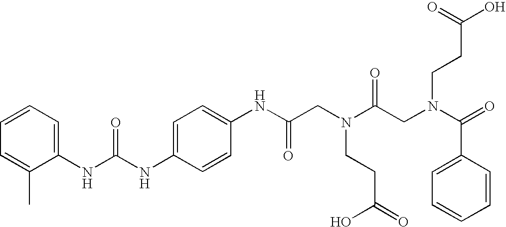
C1=C(NC(NC2=CC=CC=C2C)=O)C=CC(NC(CN(C(CN(C(=O)C2=CC=CC=C2)CCC(O)=O)=O)CCC(=O)O)=O)=C1
